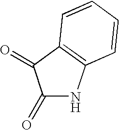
C1(=O)NC2=C(C1=O)C=CC=C2
